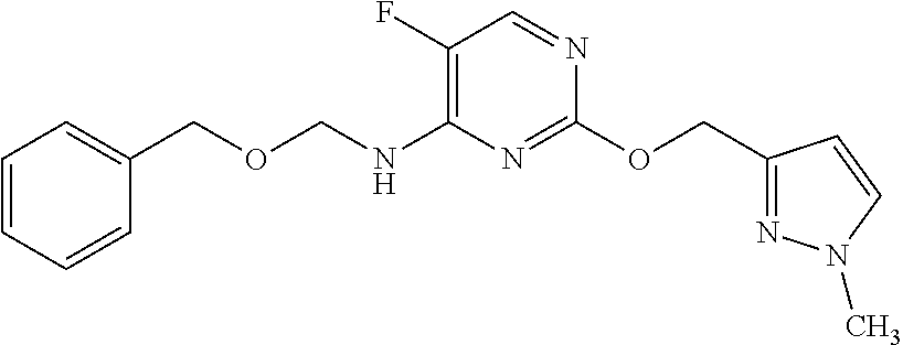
C1(OCC2=NN(C)C=C2)=NC(NCOCC2=CC=CC=C2)=C(F)C=N1
